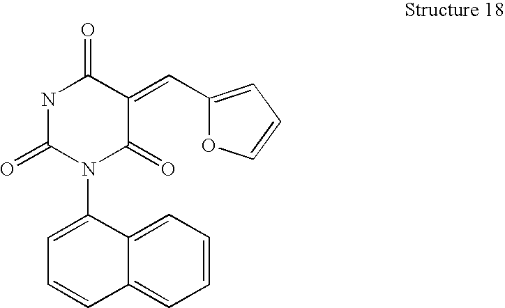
C1(C=C2C(=O)NC(=O)N(C3=CC=CC4=CC=CC=C34)C2=O)=CC=CO1
